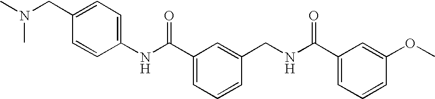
C1(NC(C2=CC=CC(CNC(C3=CC=CC(OC)=C3)=O)=C2)=O)=CC=C(CN(C)C)C=C1
